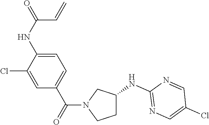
C1=C(Cl)C(NC(=O)C=C)=CC=C1C(=O)N1CCC(NC2=NC=C(Cl)C=N2)C1
